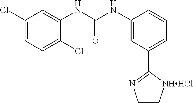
C1(Cl)=CC=C(Cl)C(NC(NC2=CC(C3=NCC[NHHCl]3)=CC=C2)=O)=C1
